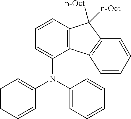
C12=C(C=CC=C1N(C1=CC=CC=C1)C1=CC=CC=C1)C([n-Oct])([n-Oct])C1=C2C=CC=C1
